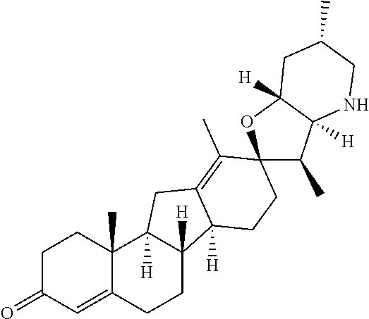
C1C(=O)C=C2C(C)(C1)C1([H])C([H])(CC2)C2([H])C(=C(C)C3(CC2)C(C)C2([H])C([H])(O3)CC(C)CN2)C1
